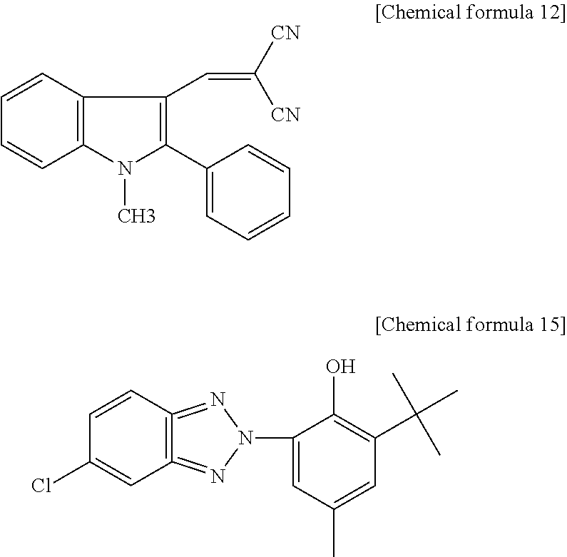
C1=CC2=C(C=C1)N(C)C(C1=CC=CC=C1)=C2C=C([CN])[CN].C1=CC2=C(=NN(C3=CC(C)=CC(C(C)(C)C)=C3O)N=2)C=C1Cl
